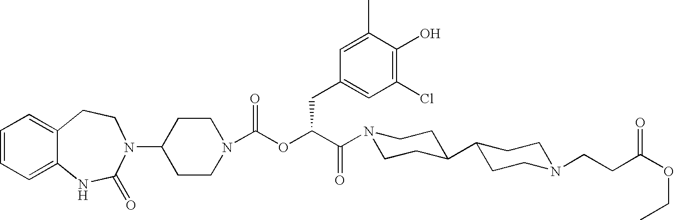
C1=CC=C2C(=C1)CCN(C1CCN(C(OC(C(N3CCC(C4CCN(CCC(OCC)=O)CC4)CC3)=O)CC3=CC(Cl)=C(O)C(C)=C3)=O)CC1)C(=O)N2
